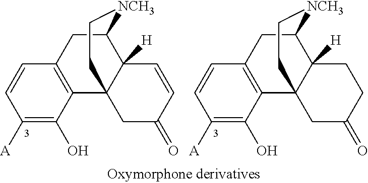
C1([A])=C(O)C2=C(C=C1)CC1C3([H])C2(CC[NCH3]1)CC(=O)C=C3.C1([A])=C(O)C2=C(C=C1)CC1C3([H])C2(CC[NCH3]1)CC(=O)CC3
